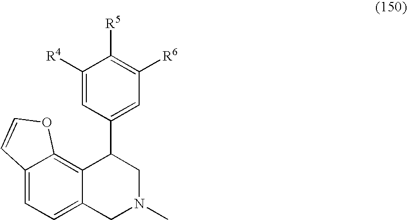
C12=CC=C3C(=C1OC=C2)C(C1=CC([R6])=C([R5])C([R4])=C1)CN(C)C3
